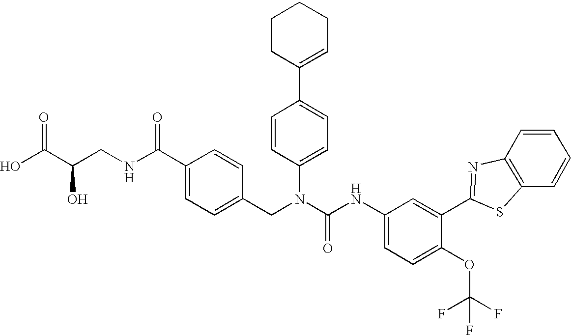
OC(C(CNC(C1=CC=C(CN(C(NC2=CC=C(OC(F)(F)F)C(C3=NC4=C(S3)C=CC=C4)=C2)=O)C2=CC=C(C3=CCCCC3)C=C2)C=C1)=O)O)=O
